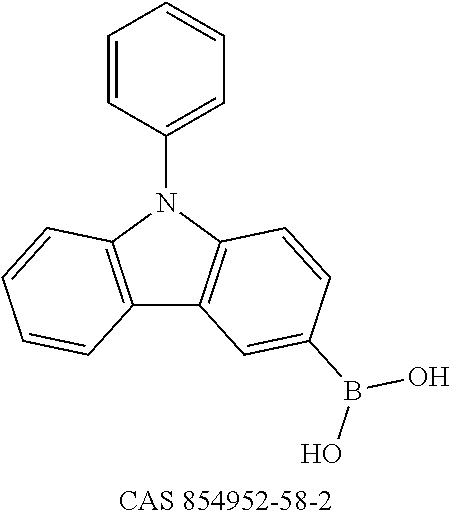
C1(N2C3=C(C4=C2C=CC(B(O)O)=C4)C=CC=C3)=CC=CC=C1
